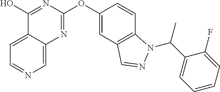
C1=C2C(=CN=C1)N=C(OC1=CC3=C(C=C1)N(C(C1=CC=CC=C1F)C)N=C3)N=C2O
